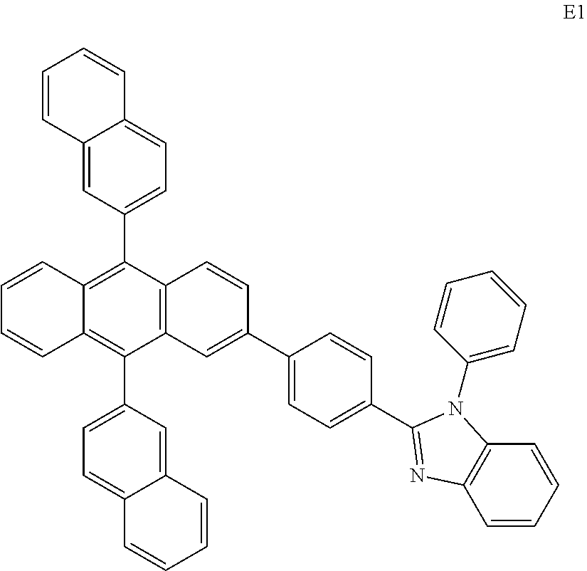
C12=C(C3=CC=C4C(=C3)C=CC=C4)C3=C(C(C4=CC=C5C(=C4)C=CC=C5)=C1C=CC=C2)C=CC(C1=CC=C(C2=NC4=C(N2C2=CC=CC=C2)C=CC=C4)C=C1)=C3
